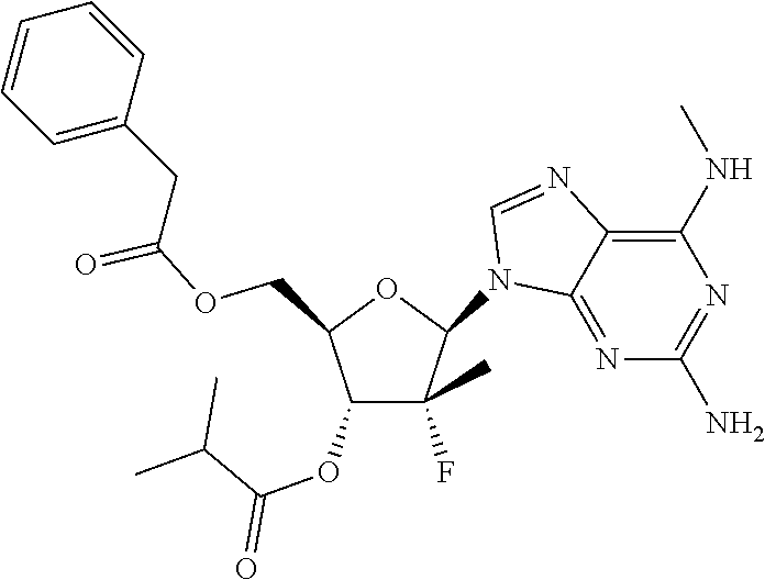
C1(N2C3=NC(N)=NC(NC)=C3N=C2)C(F)(C)C(OC(C(C)C)=O)C(COC(CC2=CC=CC=C2)=O)O1
